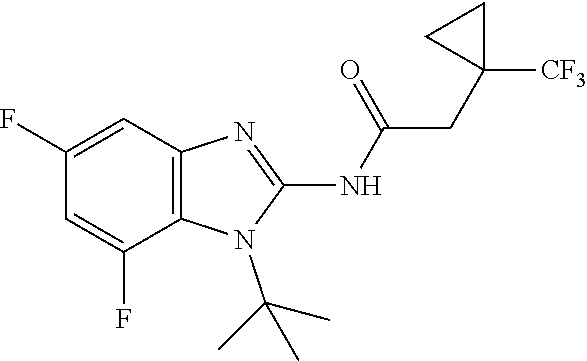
C1(F)=CC2=C(C(F)=C1)N(C(C)(C)C)C(NC(=O)CC1([CF3])CC1)=N2
